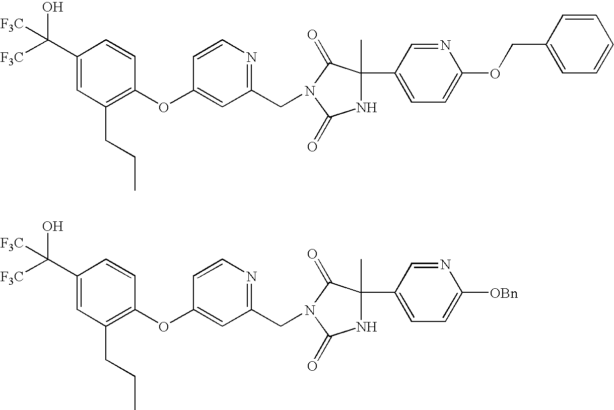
C1(C([F3C])(O)[F3C])=CC(CCC)=C(OC2=CC(CN3C(=O)C(C)(C4=CC=C(OCC5=CC=CC=C5)N=C4)NC3=O)=NC=C2)C=C1.C1(C([F3C])(O)[F3C])=CC(CCC)=C(OC2=CC(CN3C(=O)C(C)(C4=CC=C([OBn])N=C4)NC3=O)=NC=C2)C=C1
